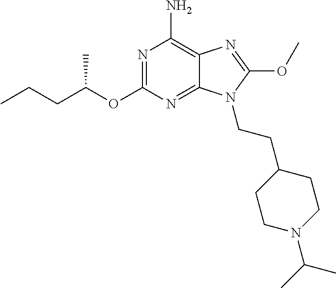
N1=C(OC(CCC)C)N=C2C(=C1N)N=C(OC)N2CCC1CCN(C(C)C)CC1
